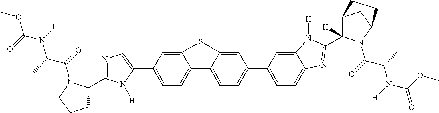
C1(C2=CN=C(C3CCCN3C(=O)C(C)N([H])C(=O)OC)N2[H])=CC=C2C(=C1)SC1=CC(C3=CC=C4C(=C3)N([H])C(C3([H])C5CC(N3C(=O)C(C)N([H])C(OC)=O)CC5)=N4)=CC=C21
